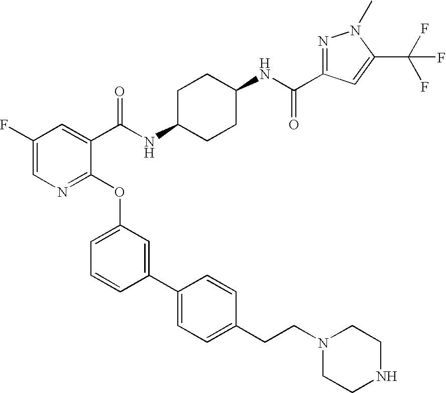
C1(C(F)(F)F)=CC(C(NC2CCC(NC(C3=CC(F)=CN=C3OC3=CC=CC(C4=CC=C(CCN5CCNCC5)C=C4)=C3)=O)CC2)=O)=NN1C
